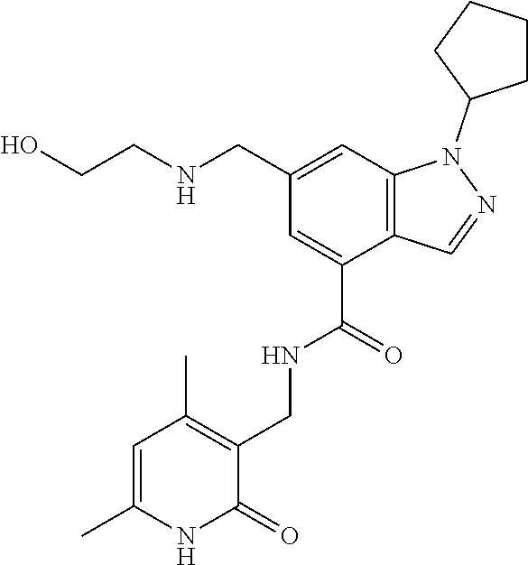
C12=C(C=C(CNCCO)C=C1C(=O)NCC1=C(C)C=C(C)NC1=O)N(C1CCCC1)N=C2
